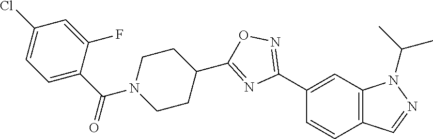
C1(C2=NOC(C3CCN(C(C4=CC=C(Cl)C=C4F)=O)CC3)=N2)=CC2=C(C=C1)C=NN2C(C)C
